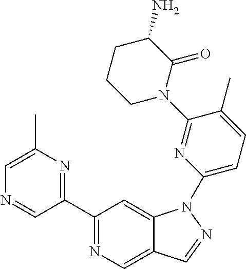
C1(C2=NC(C)=CN=C2)=NC=C2C(=C1)N(C1=CC=C(C)C(N3C(=O)C(N)CCC3)=N1)N=C2
